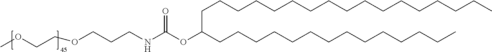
C(C(CCCCCCCCCCCCCC)OC(NCCCOCCOC)=O)CCCCCCCCCCCCCCCC
